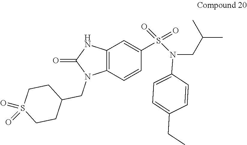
C1=C(S(N(C2=CC=C(CC)C=C2)CC(C)C)(=O)=O)C=CC2=C1NC(=O)N2CC1CCS(=O)(=O)CC1
